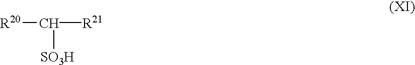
[R20]C([R21])[SO3H]
